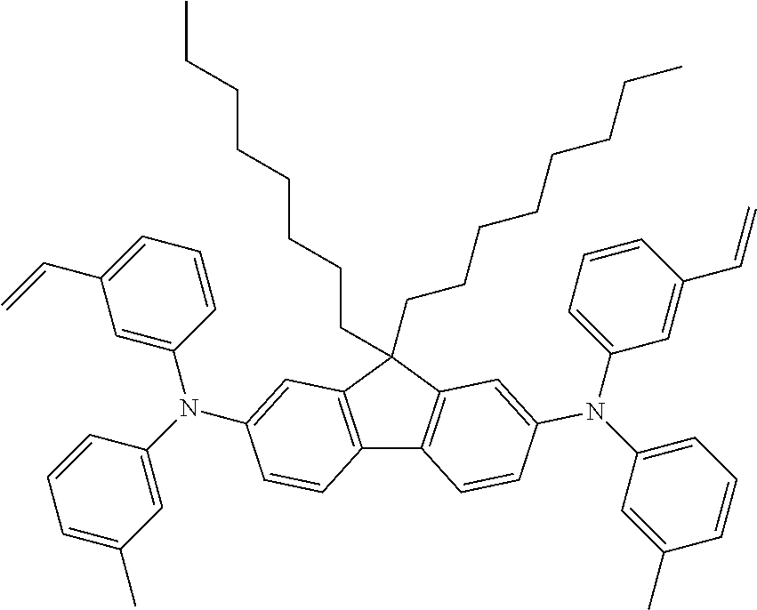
C12=C(C=C(N(C3=CC(C=C)=CC=C3)C3=CC(C)=CC=C3)C=C1)C(CCCCCCCC)(CCCCCCCC)C1=C2C=CC(N(C2=CC=CC(C=C)=C2)C2=CC=CC(C)=C2)=C1
